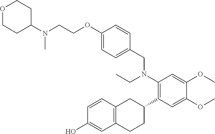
C1(O)=CC2=C(C=C1)CC(C1=C(N(CC3=CC=C(OCCN(C)C4CCOCC4)C=C3)CC)C=C(OC)C(OC)=C1)CC2
